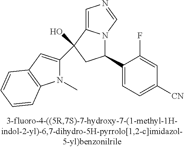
C1=C2N(C=N1)C(C1=CC=C([CN])C=C1F)CC2(O)C1=CC2=C(N1C)C=CC=C2
